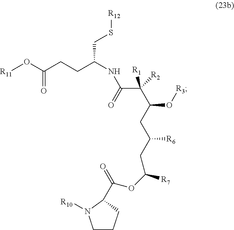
C1CCC(C(OC([R7])CC(CC(C(C(NC(CCC(O[R11])=O)CS[R12])=O)([R1])[R2])O[R3])[R6])=O)N1[R10]
